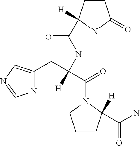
C1CC(C(NC([H])(CC2=CN=CN2)C(=O)N2C(C(N)=O)([H])CCC2)=O)([H])NC1=O
